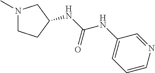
CN1CCC(NC(NC2=CC=CN=C2)=O)C1
